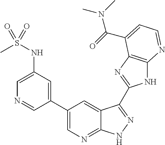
C1(C2=CN=C3C(=C2)C(C2=NC4=C(N2)N=CC=C4C(N(C)C)=O)=NN3)=CC(NS(C)(=O)=O)=CN=C1
